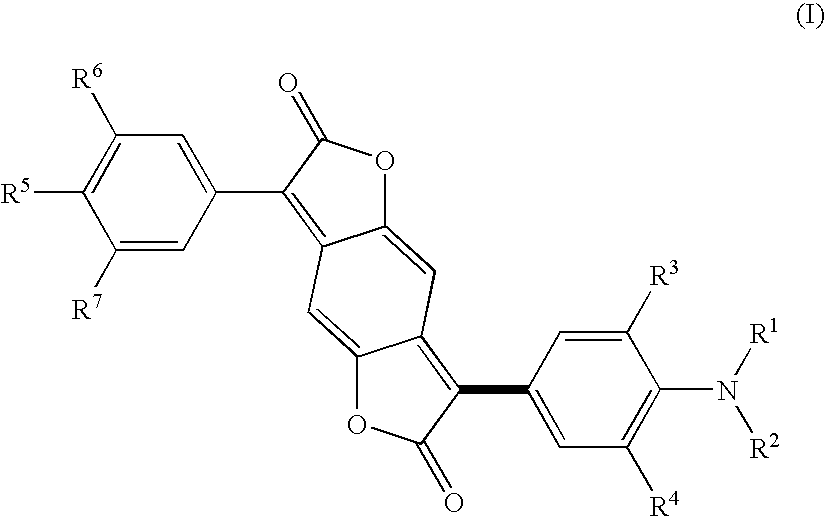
C1([R7])=CC(C2=C3C(=CC4=C(C5=CC([R4])=C(N([R2])[R1])C([R3])=C5)C(=O)OC4=C3)OC2=O)=CC([R6])=C1[R5]
